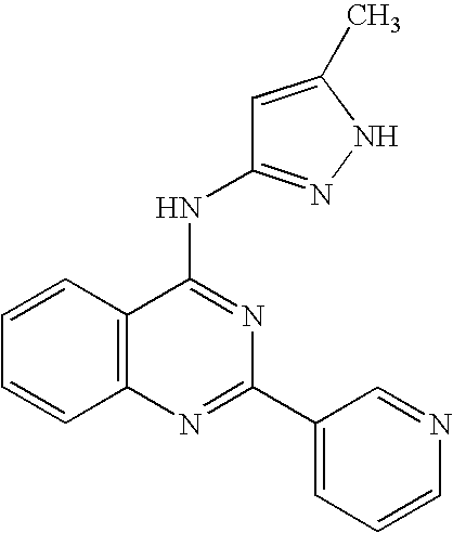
C12=C(N=C(C3=CC=CN=C3)N=C1NC1=NNC(C)=C1)C=CC=C2
